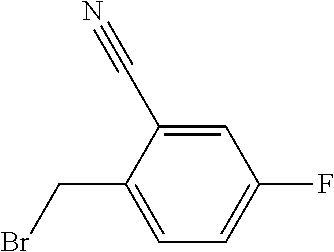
C(C1=CC=C(F)C=C1C#N)Br
